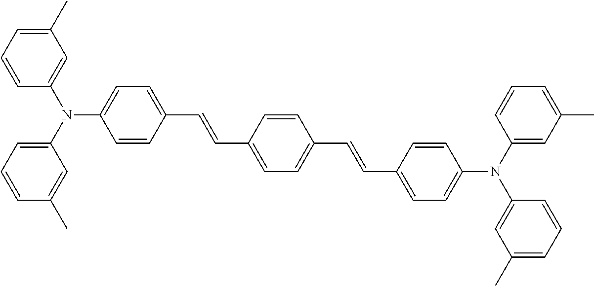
C1=CC(C=CC2=CC=C(C=CC3=CC=C(N(C4=CC(C)=CC=C4)C4=CC(C)=CC=C4)C=C3)C=C2)=CC=C1N(C1=CC=CC(C)=C1)C1=CC(C)=CC=C1
